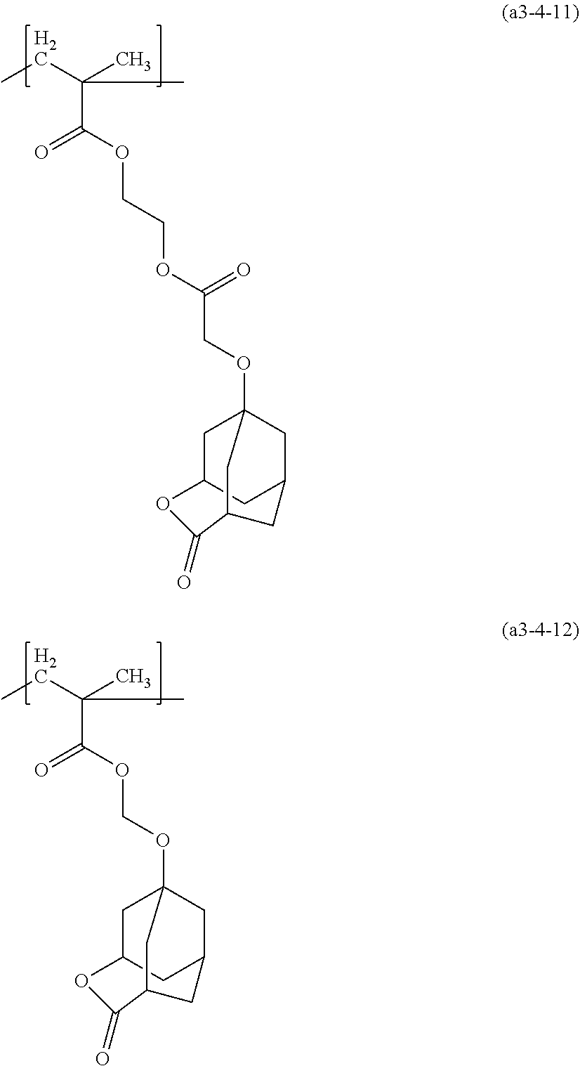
C(C(OCCOC(COC12CC3CC(OC(=O)C(C3)C1)C2)=O)=O)(C)(C)CC.C(C(OCOC12CC3CC(OC(=O)C(C3)C1)C2)=O)(C)(C)CC
